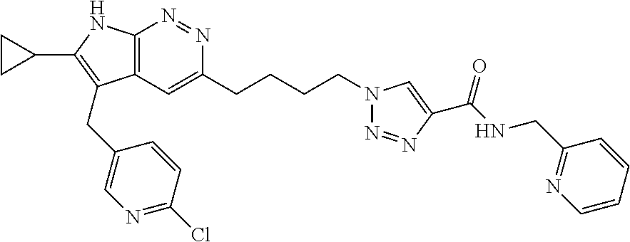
C12=C(C=C(CCCCN3N=NC(C(NCC4=NC=CC=C4)=O)=C3)N=N1)C(CC1=CN=C(Cl)C=C1)=C(C1CC1)N2
